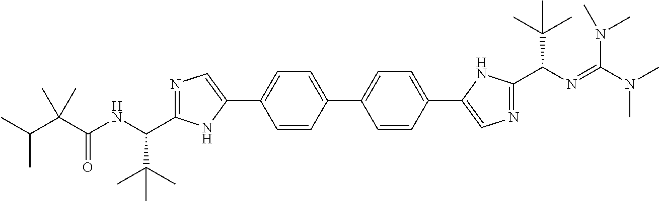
C1=C(C2=CN=C(C(NC(C(C(C)C)(C)C)=O)C(C)(C)C)N2)C=CC(C2=CC=C(C3=CN=C(C(N=C(N(C)C)N(C)C)C(C)(C)C)N3)C=C2)=C1
